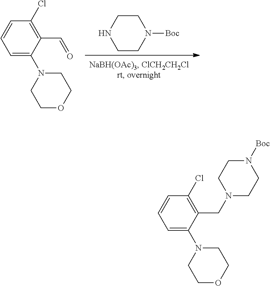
C1CN([Boc])CCN1.C1=C(N2CCOCC2)C(C=O)=C(Cl)C=C1.C1=C(N2CCOCC2)C(CN2CCN([Boc])CC2)=C(Cl)C=C1
